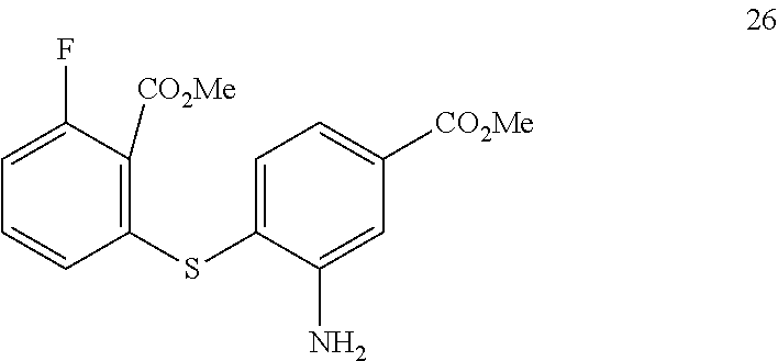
C1=C(SC2=C([CO2Me])C(F)=CC=C2)C(N)=CC([CO2Me])=C1
